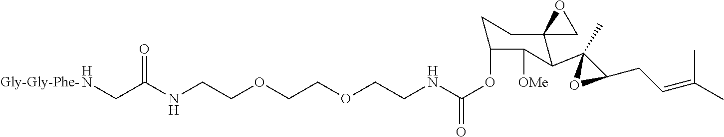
N(CCOCCOCCNC(OC1CCC2(C(C3(C)OC3CC=C(C)C)C1[OMe])CO2)=O)C(CN)=O.[Gly-Gly-Phe-]
